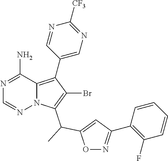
N1=C(N)C2=C(C3=CN=C([CF3])N=C3)C(Br)=C(C(C3=CC(C4=C(F)C=CC=C4)=NO3)C)N2N=C1
